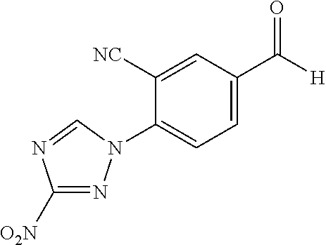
C1([O2N])=NN(C2=CC=C(C([H])=O)C=C2[NC])C=N1
